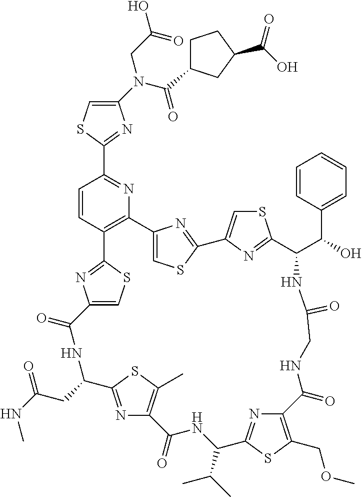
C1(N(C(=O)C2CCC(C(=O)O)C2)CC(O)=O)=CSC(C2=NC3=C(C=C2)C2=NC(=CS2)C(=O)NC(CC(NC)=O)C2=NC(=C(C)S2)C(=O)NC(C(C)C)C2=NC(=C(COC)S2)C(=O)NCC(=O)NC(C(C2=CC=CC=C2)O)C2=NC(=CS2)C2=NC3=CS2)=N1
